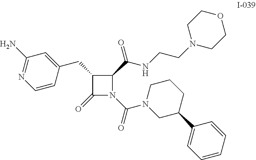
C1=CC=CC(C2CN(C(=O)N3C(=O)C(CC4=CC(N)=NC=C4)C3C(=O)NCCN3CCOCC3)CCC2)=C1
